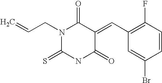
N1(CC=C)C(=S)NC(=O)C(=CC2=C(F)C=CC(Br)=C2)C1=O
